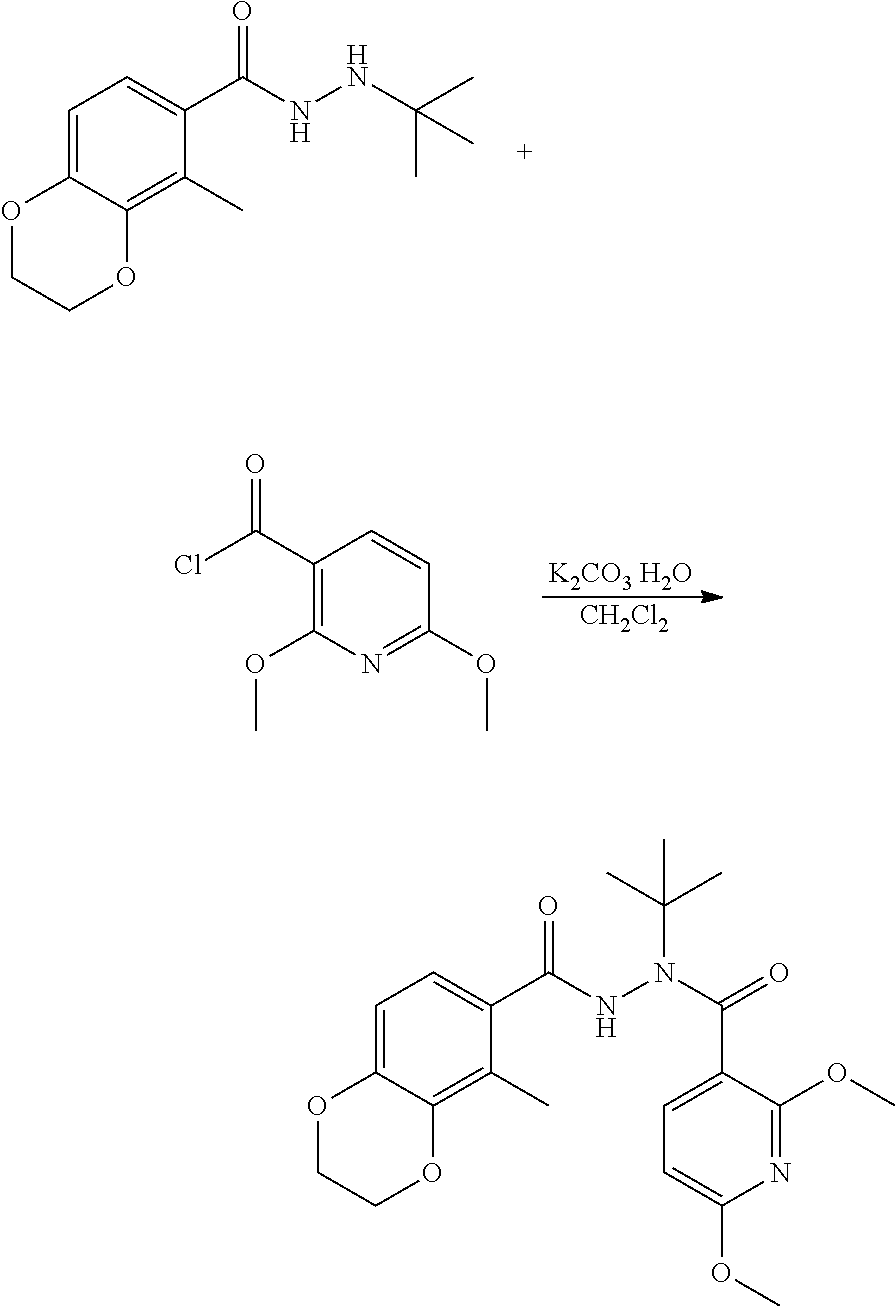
C1=C2C(=C(C)C(C(NNC(C)(C)C)=O)=C1)OCCO2.[K2CO3 H2O].C1=CC(OC)=NC(OC)=C1C(Cl)=O.[CH2Cl2].C1=C2C(=C(C)C(C(NN(C(=O)C3=CC=C(OC)N=C3OC)C(C)(C)C)=O)=C1)OCCO2
